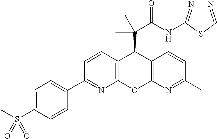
C1=CC(C2=CC=C(S(C)(=O)=O)C=C2)=NC2=C1C(C(C(NC1=NN=CS1)=O)(C)C)C1=C(O2)N=C(C)C=C1
